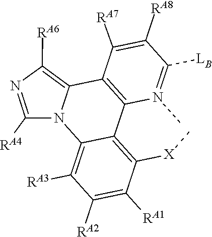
C12=C([X]C)C([RA1])=C([RA2])C([RA3])=C1N1C(=C([RA6])N=C1[RA4])C1=C2N(C)=C([LB])C([RA8])=C1[RA7]
